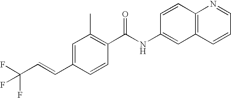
C1=C(C=CC(F)(F)F)C=CC(C(NC2=CC3=C(C=C2)N=CC=C3)=O)=C1C
